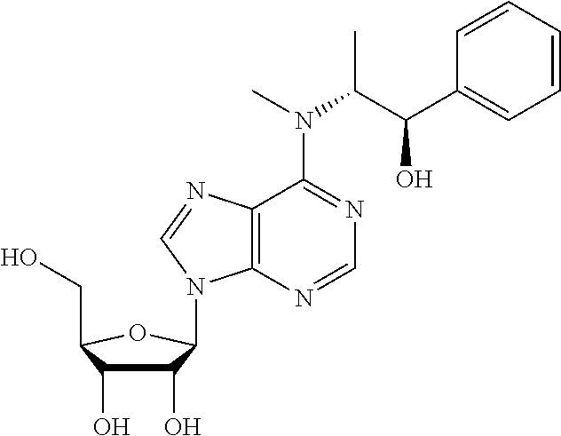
C1(O)C(O)C(CO)OC1N1C2=C(N=C1)C(N(C(C(O)C1=CC=CC=C1)C)C)=NC=N2
